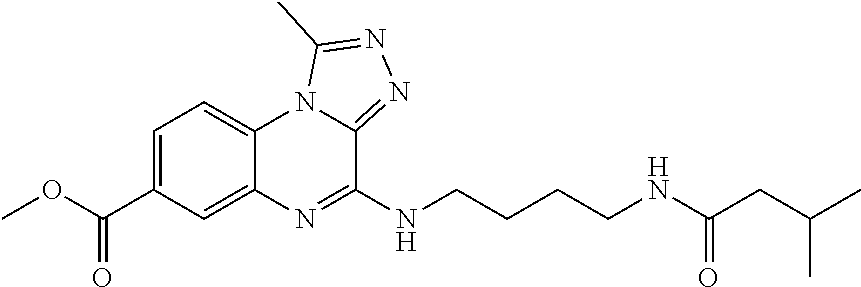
N(CCCCNC(CC(C)C)=O)C1=NC2=CC(C(OC)=O)=CC=C2N2C1=NN=C2C
